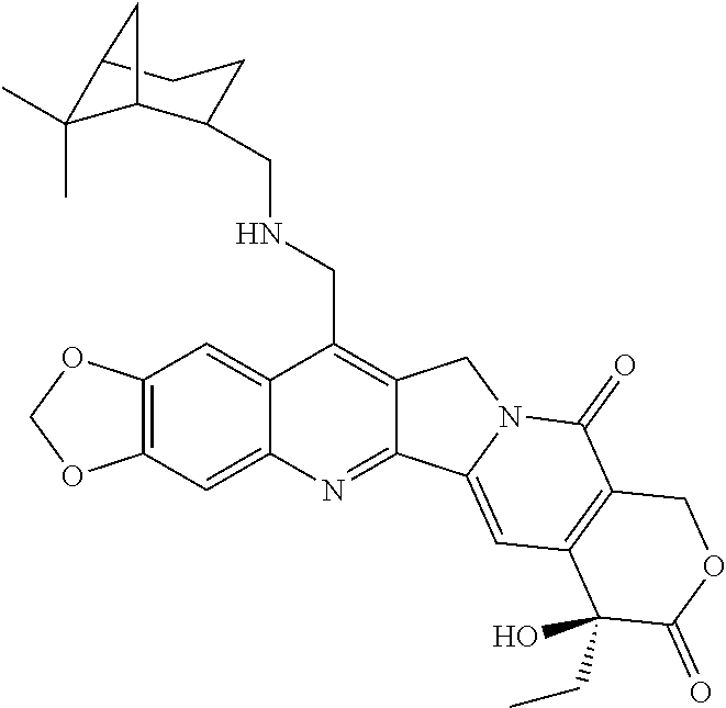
O1COC2=C1C=C1C(CNCC3C4C(C)(C)C(CC3)C4)=C3C(=NC1=C2)C1=CC2=C(C(=O)N1C3)COC(=O)C2(O)CC
